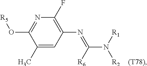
C1(C)=CC(N=C(N([R1])[R2])[R6])=C(F)N=C1O[R5]
